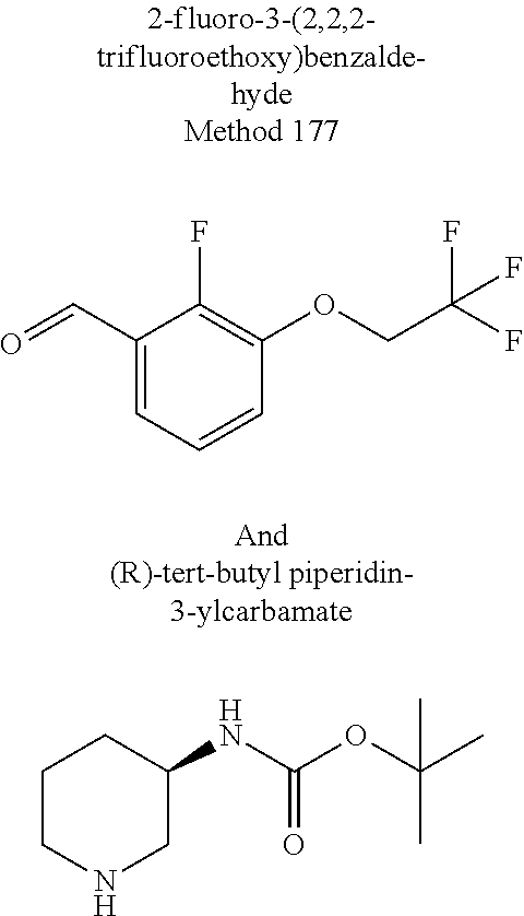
C1(C=O)=CC=CC(OCC(F)(F)F)=C1F.C1CNCC(NC(=O)OC(C)(C)C)C1
